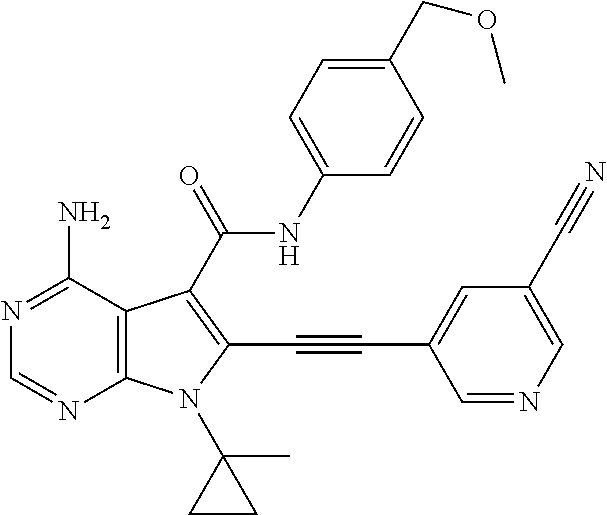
C12=C(C(N)=NC=N1)C(C(=O)NC1=CC=C(COC)C=C1)=C(C#CC1=CC(C#N)=CN=C1)N2C1(C)CC1
